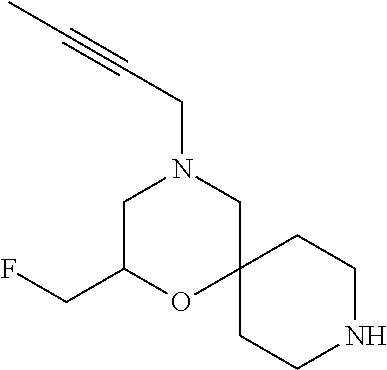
C(C1OC2(CN(CC#CC)C1)CCNCC2)F
